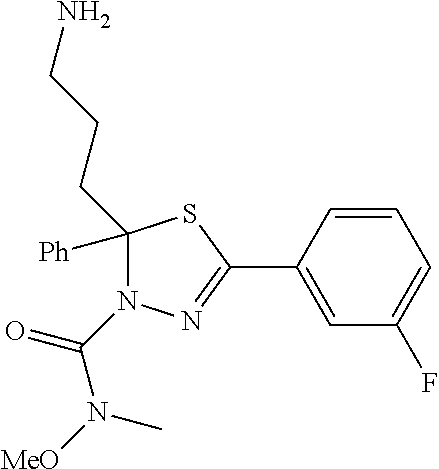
C1([Ph])(CCCN)SC(C2=CC(F)=CC=C2)=NN1C(N(C)[MeO])=O
